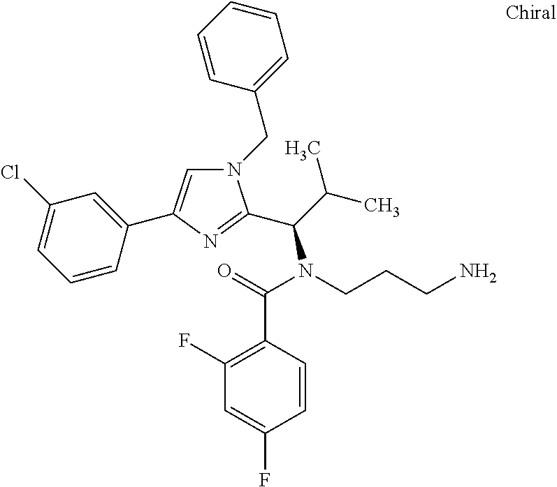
N1(CC2=CC=CC=C2)C=C(C2=CC(Cl)=CC=C2)N=C1C(C(C)C)N(CCCN)C(=O)C1=C(F)C=C(F)C=C1
